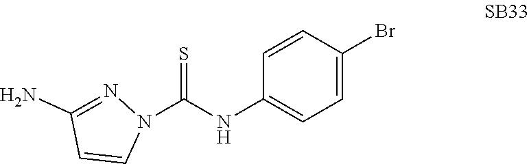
N1(C(NC2=CC=C(Br)C=C2)=S)N=C(N)C=C1
